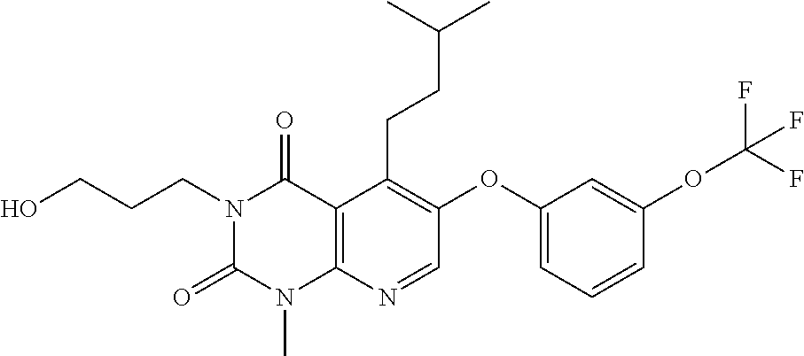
C(CCC1=C(OC2=CC=CC(OC(F)(F)F)=C2)C=NC2=C1C(=O)N(CCCO)C(=O)N2C)(C)C
